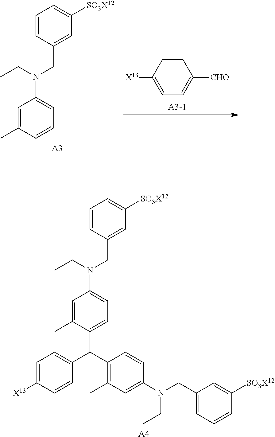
C1=C(C)C(C(C2=CC=C([X13])C=C2)C2=C(C)C=C(N(CC3=CC=CC([SO3X12])=C3)CC)C=C2)=CC=C1N(CC)CC1=CC([SO3X12])=CC=C1.[A4].C1=C(C)C=CC=C1N(CC)CC1=CC([SO3X12])=CC=C1.[A3].C1([X13])=CC=C([CHO])C=C1
